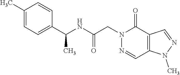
N1=CC2=C(C(=O)N1CC(NC(C1=CC=C(C)C=C1)C)=O)C=NN2C
